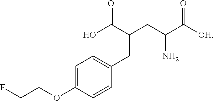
C1=C(OCCF)C=CC(CC(CC(C([OH])=O)N)C(O)=O)=C1
